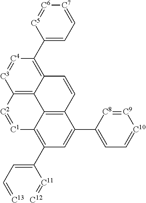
[C6]1=[C5]C(C2=C3C4=C([C3]=[C4]2)[C2]=[C1]C2=C(C(=CC=[C13])[C11]=[C12])C=C(C5=CC=[C10][C9]=[C8]5)C(=C42)C=C3)=CC=[C7]1
